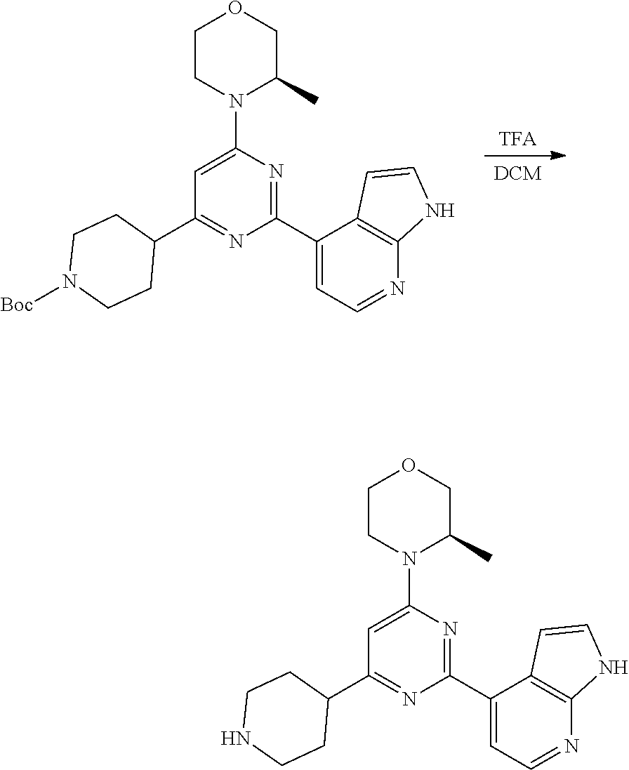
[DCM].[TFA].C1(C2CCN([Boc])CC2)=NC(C2=CC=NC3=C2C=CN3)=NC(N2C(C)COCC2)=C1.C1(C2CCNCC2)=NC(C2=CC=NC3=C2C=CN3)=NC(N2C(C)COCC2)=C1
